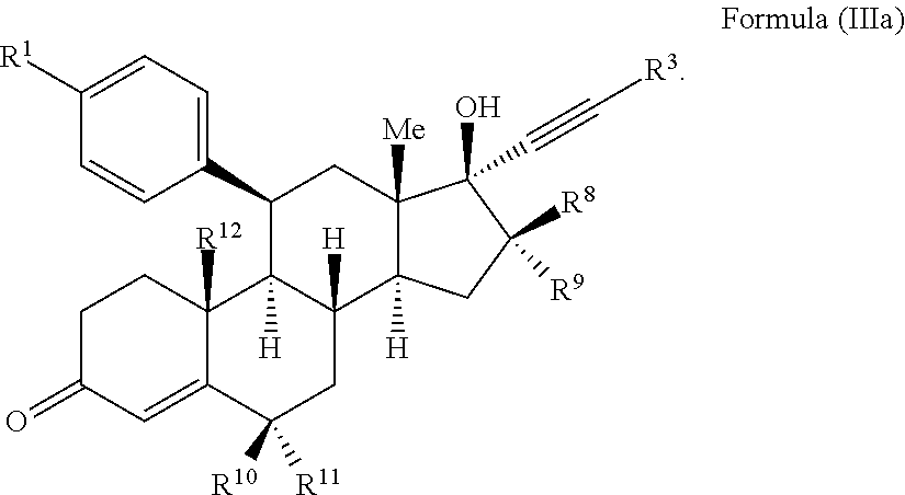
C1C(=O)C=C2C([R12])(C1)C1([H])C([H])(CC2([R11])[R10])C2([H])C([Me])(CC1C1=CC=C([R1])C=C1)C(O)(C#C[R3])C([R8])([R9])C2
